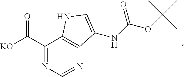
[KO]C(C1=NC=NC2=C1NC=C2NC(OC(C)(C)C)=O)=O
